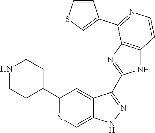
C1(C2=NC=C3C(=C2)C(C2=NC4=C(N2)C=CN=C4C2=CSC=C2)=NN3)CCNCC1
